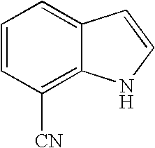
C1=CC([CN])=C2C(=C1)C=CN2
